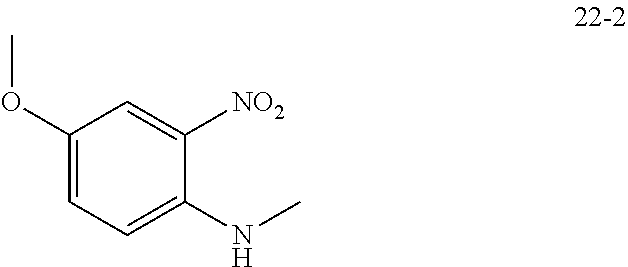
C1(OC)=CC=C(NC)C([NO2])=C1
